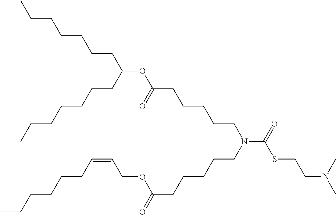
CCCCCCCC(OC(CCCCCN(C(=O)SCCN(C)C)CCCCCC(=O)OCC=CCCCCCC)=O)CCCCCCC
